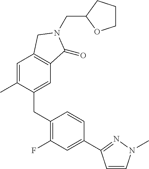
C(N1C(=O)C2=C(C=C(C)C(CC3=C(F)C=C(C4=NN(C)C=C4)C=C3)=C2)C1)C1OCCC1
